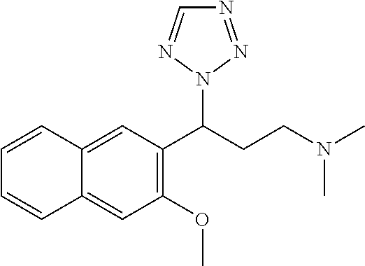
C12=CC(C(CCN(C)C)N3N=NC=N3)=C(OC)C=C1C=CC=C2
